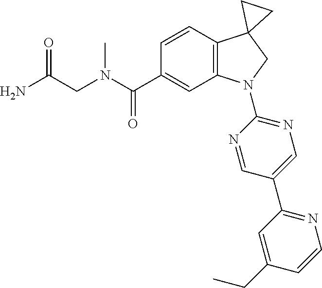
O=C(CN(C)C(C1=CC2=C(C=C1)C1(CN2C2=NC=C(C3=NC=CC(CC)=C3)C=N2)CC1)=O)N
